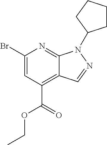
C1(Br)=CC(C(=O)OCC)=C2C(=N1)N(C1CCCC1)N=C2
